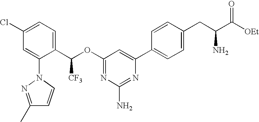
C1(C(OC2=NC(N)=NC(C3=CC=C(CC(C([OEt])=O)N)C=C3)=C2)[CF3])=CC=C(Cl)C=C1N1C=CC(C)=N1
